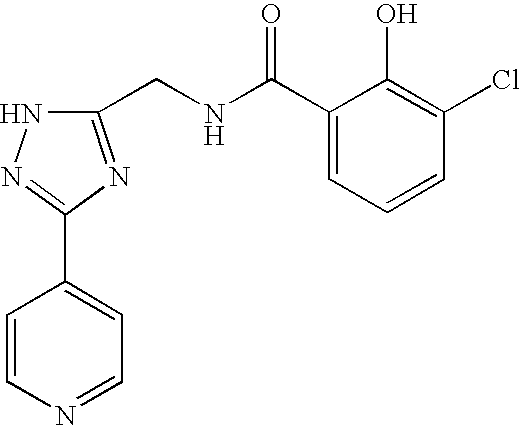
C1(CNC(C2=CC=CC(Cl)=C2O)=O)=NC(C2=CC=NC=C2)=NN1
